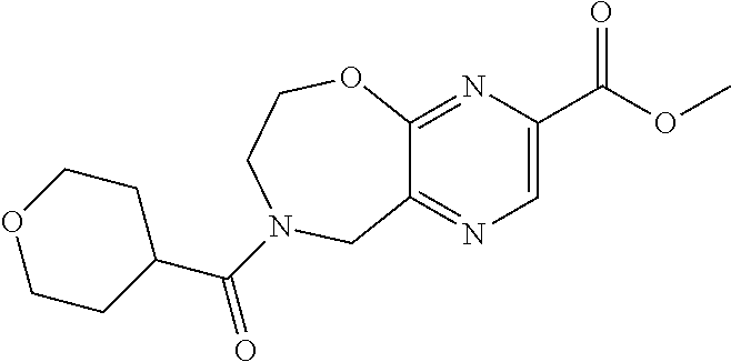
C12=NC(C(OC)=O)=CN=C1CN(C(C1CCOCC1)=O)CCO2
